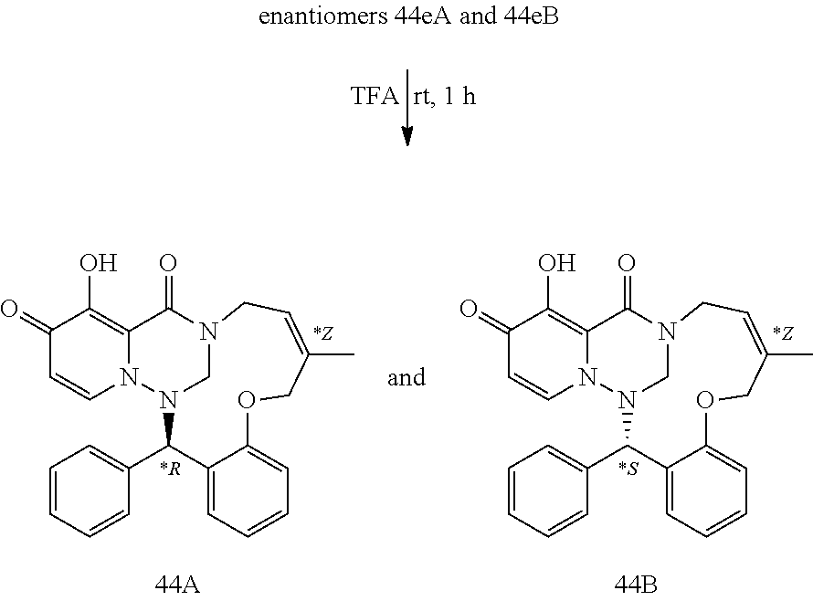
C1=CC=CC=C1C1N2N3C=CC(=O)C(O)=C3C(=O)N(C2)CC=C(C)COC2=CC=CC=C12.C1=CC=CC=C1C1N2N3C=CC(=O)C(O)=C3C(=O)N(C2)CC=C(C)COC2=CC=CC=C12
